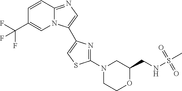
C12=NC=C(C3=CSC(N4CCOC(CNS(C)(=O)=O)C4)=N3)N1C=C(C(F)(F)F)C=C2
